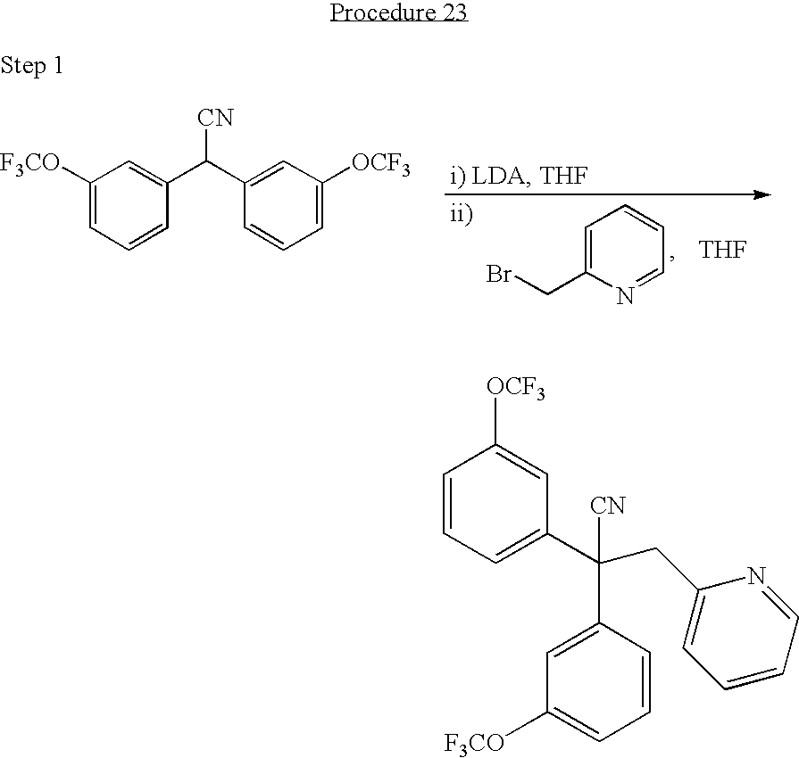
C(C1=CC([F3CO])=CC=C1)(C1=CC=CC([OCF3])=C1)([CN])CC1=CC=CC=N1.C1([F3CO])=CC=CC(C(C2=CC([OCF3])=CC=C2)[CN])=C1.C1=C(CBr)N=CC=C1.[THF]
